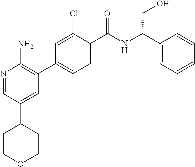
N1=CC(C2CCOCC2)=CC(C2=CC=C(C([NH]C(C3=CC=CC=C3)CO)=O)C(Cl)=C2)=C1N
